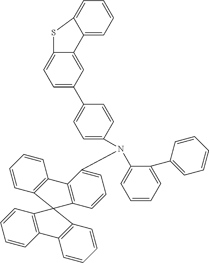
C1=CC2=C(C=C1)C1=C(C=CC=C1N(C1=CC=CC=C1C1=CC=CC=C1)C1=CC=C(C3=CC=C4C(=C3)C3=CC=CC=C3S4)C=C1)C21C2=C(C=CC=C2)C2=C1C=CC=C2
